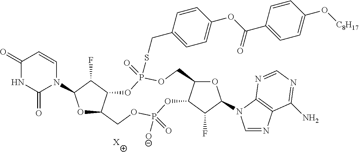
O1C2C(C(F)C1N1C=CC(=O)NC1=O)OP(=O)(SCC1=CC=C(OC(C3=CC=C(O[C8H17])C=C3)=O)C=C1)OCC1C(OP([O-])(=O)OC2)C(F)C(N2C=NC3=C2N=CN=C3N)O1.[X]
